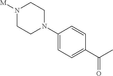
N1([M])CCN(C2=CC=C(C(C)=O)C=C2)CC1
